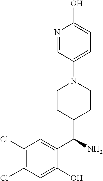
C1(Cl)=C(Cl)C=C(O)C(C(N)C2CCN(C3=CC=C(O)N=C3)CC2)=C1
